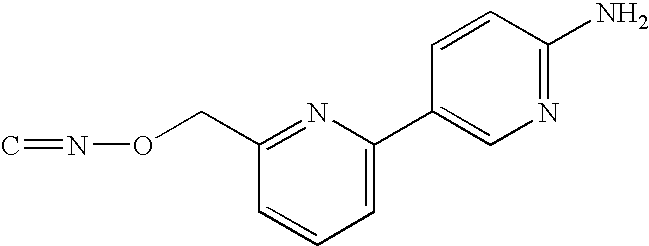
C1=C(C2=CN=C(N)C=C2)N=C(CON=C)C=C1
